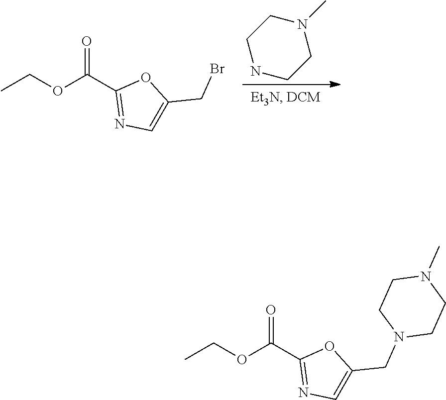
CCOC(C1=NC=C(CBr)O1)=O.C1NCCN(C)C1.CCOC(C1=NC=C(CN2CCN(C)CC2)O1)=O
